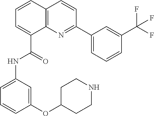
C1=CC2=C(C(C(=O)NC3=CC=CC(OC4CCNCC4)=C3)=C1)N=C(C1=CC=CC(C(F)(F)F)=C1)C=C2
